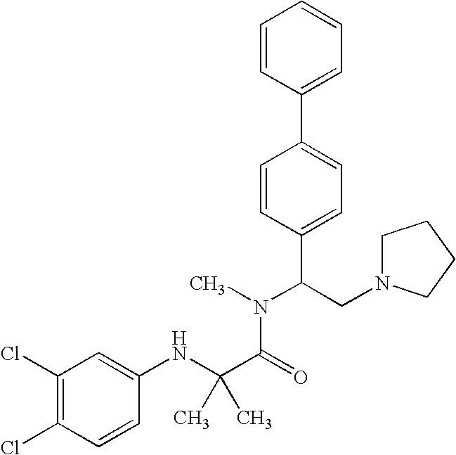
C1(Cl)=C(Cl)C=CC(NC(C(=O)N(C)C(CN2CCCC2)C2=CC=C(C3=CC=CC=C3)C=C2)(C)C)=C1
